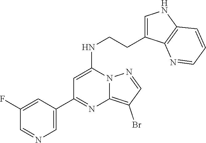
C1=NN2C(=C1Br)N=C(C1=CN=CC(F)=C1)C=C2NCCC1=CNC2=C1N=CC=C2
